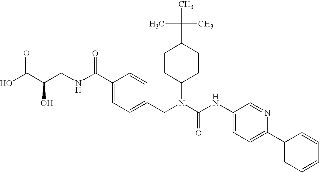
OC(C(CNC(C1=CC=C(CN(C(NC2=CC=C(C3=CC=CC=C3)N=C2)=O)C2CCC(C(C)(C)C)CC2)C=C1)=O)O)=O
